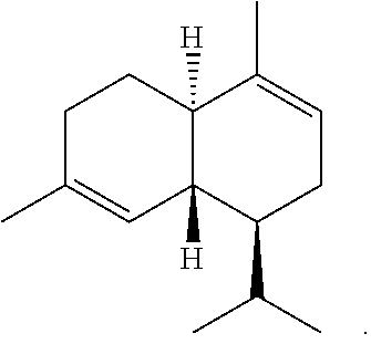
C1C(C)=CC2([H])C([H])(C1)C(C)=CCC2C(C)C
